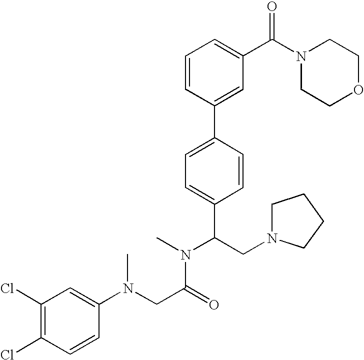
C1=CC(C2=CC=C(C(CN3CCCC3)N(C)C(CN(C3=CC(Cl)=C(Cl)C=C3)C)=O)C=C2)=CC(C(N2CCOCC2)=O)=C1
